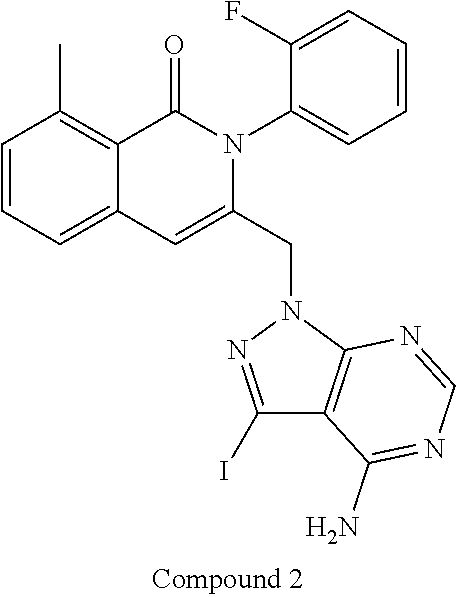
C1=CC=C2C(=C1C)C(=O)N(C1=CC=CC=C1F)C(CN1N=C(I)C3=C1N=CN=C3N)=C2
